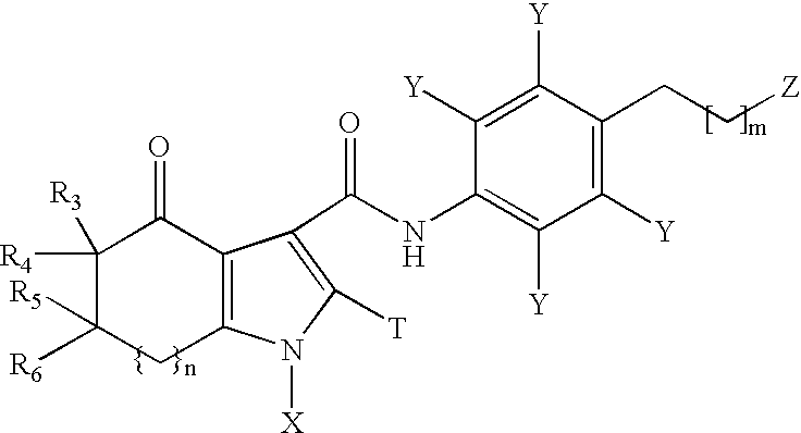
C12=C(C(C(=O)NC3=C([Y])C([Y])=C(CC[Z])C([Y])=C3[Y])=C([T])N1[X])C(=O)C([R4])([R3])C([R6])([R5])C2
